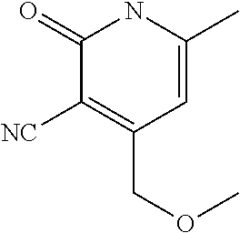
C1=C(C)NC(=O)C([NC])=C1COC
